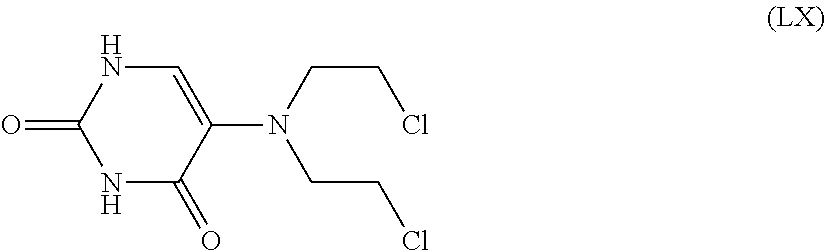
C1(=O)NC(=O)C(N(CCCl)CCCl)=CN1
